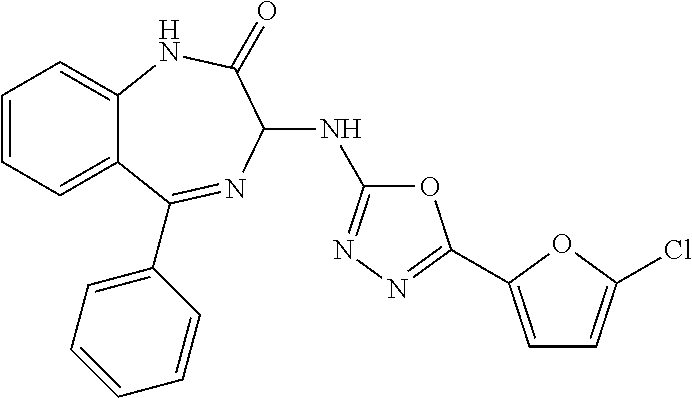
C1=CC=C2C(=C1)NC(=O)C(NC1=NN=C(C3=CC=C(Cl)O3)O1)N=C2C1=CC=CC=C1
